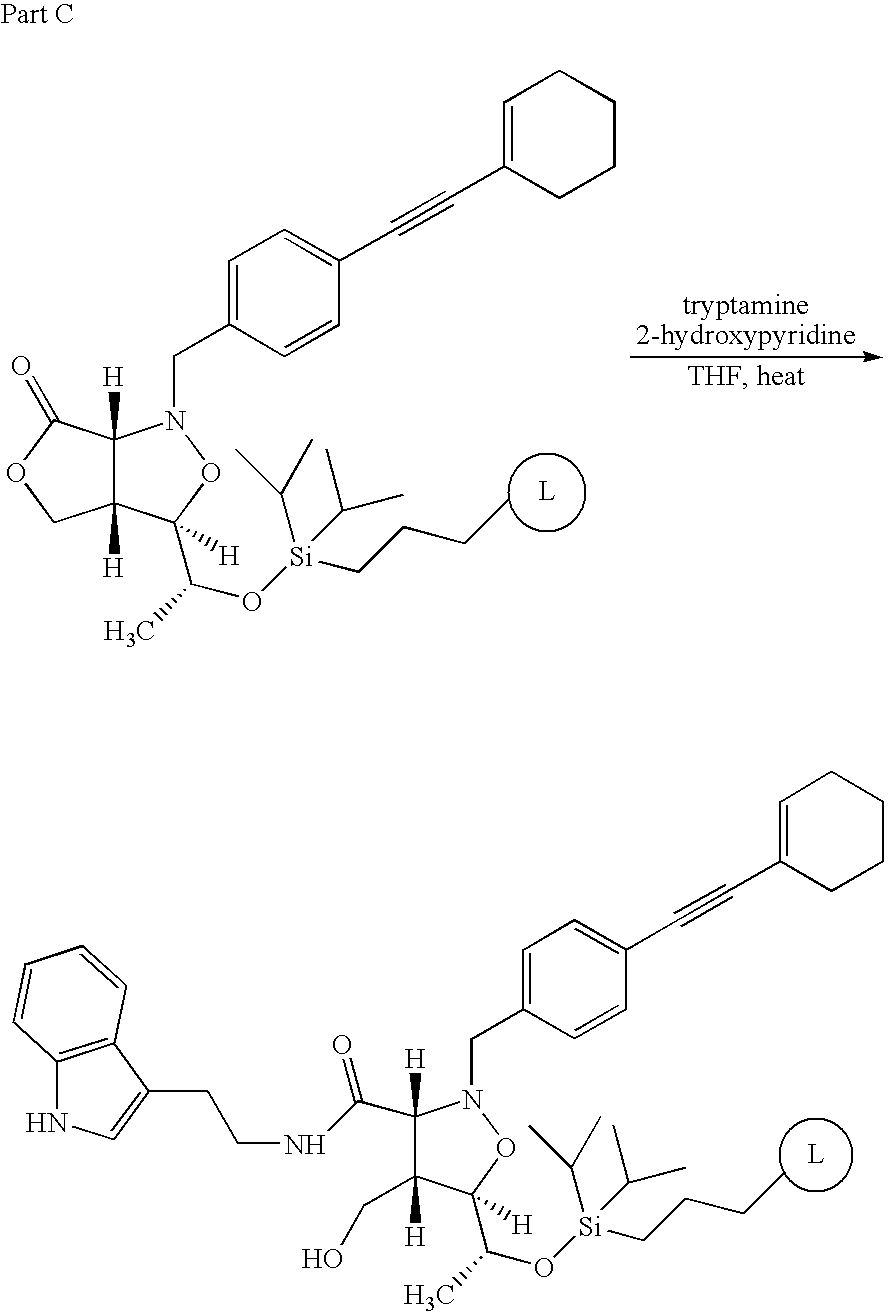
[L].C1(CO)([H])C([H])(C(NCCC2=CNC3=C2C=CC=C3)=O)N(CC2=CC=C(C#CC3=CCCCC3)C=C2)OC1(C(O[Si](CCCC)(C(C)C)C(C)C)C)[H].[L].C12([H])C([H])(C(=O)OC1)N(CC1=CC=C(C#CC3=CCCCC3)C=C1)OC2(C(O[Si](CCCC)(C(C)C)C(C)C)C)[H]
